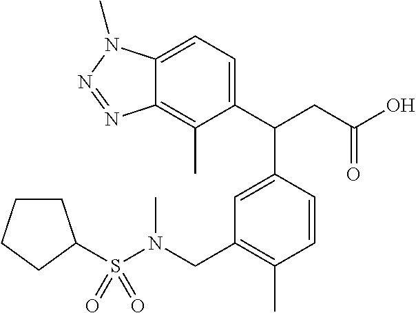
C1(C(CC(O)=O)C2=CC(CN(S(=O)(=O)C3CCCC3)C)=C(C)C=C2)=CC=C2C(=C1C)N=NN2C
